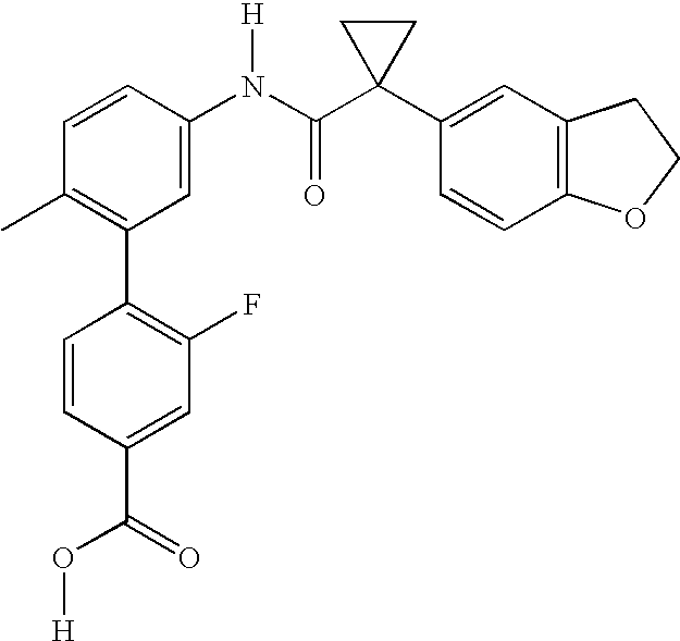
C1=CC(N(C(C2(C3=CC4=C(C=C3)OCC4)CC2)=O)[H])=CC(C2=C(F)C=C(C(O[H])=O)C=C2)=C1C
